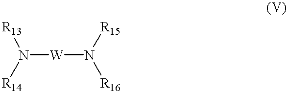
N([W]N([R15])[R16])([R13])[R14]
